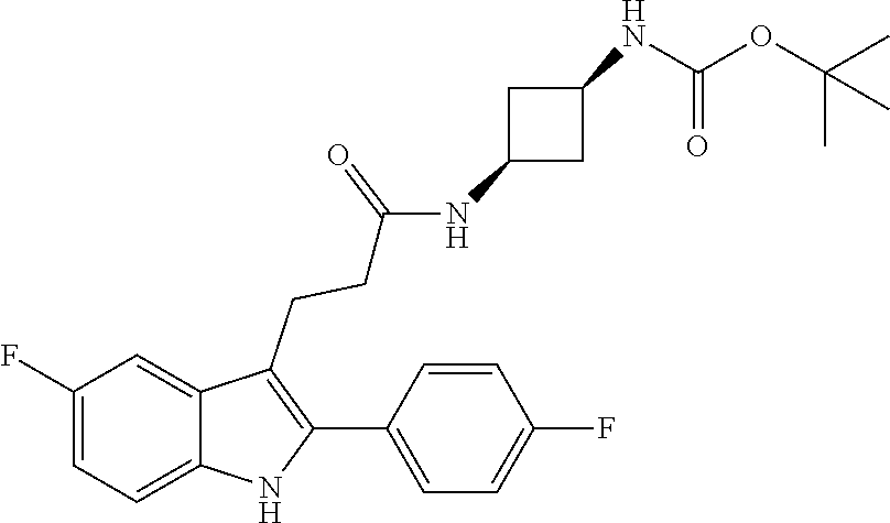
C1(C2=C(CCC(=O)NC3CC(NC(OC(C)(C)C)=O)C3)C3=CC(F)=CC=C3N2)=CC=C(F)C=C1
